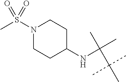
N1(S(C)(=O)=O)CCC(NC(C)(C)C(C)(C)C)CC1
